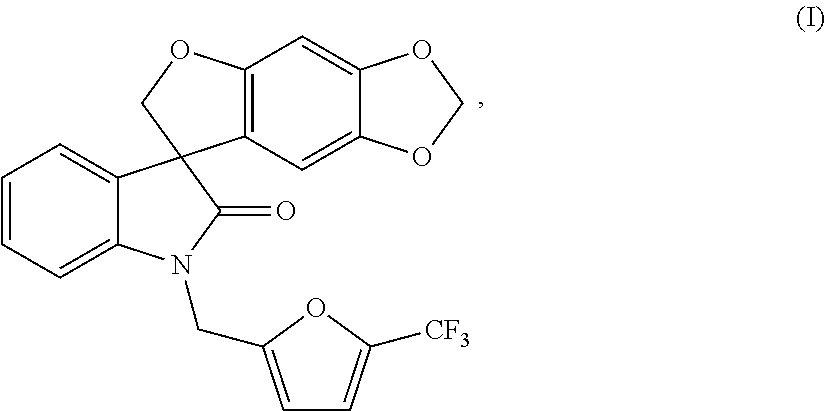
C12=C(C=C3C(=C1)OCO3)C1(CO2)C2=CC=CC=C2N(CC2=CC=C([CF3])O2)C1=O
